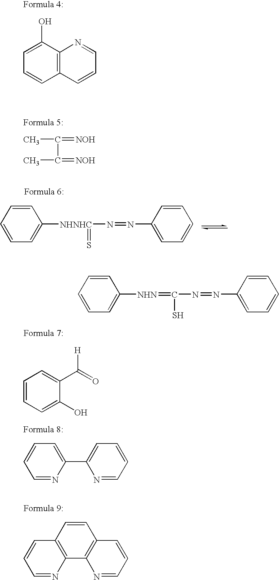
C12=C(C(O)=CC=C1)N=CC=C2.CC(=[NOH])C(=[NOH])C.C1=CC=CC=C1[NHNHC](N=NC1=CC=CC=C1)=S.C1=CC=C(O)C(C(=O)[H])=C1.C1=NC(C2=CC=CC=N2)=CC=C1.C1=CC2=C(C3=C1C=CC=N3)N=CC=C2.C1=CC=CC=C1[NHN]=C(N=NC1=CC=CC=C1)S
